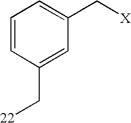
C1=CC(C[22])=CC(C[X])=C1
